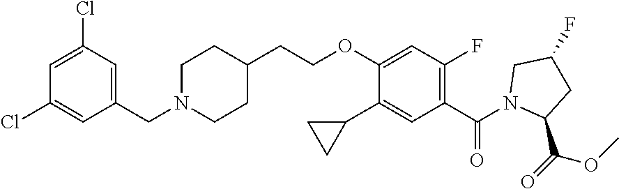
C(COC1=CC(F)=C(C(=O)N2CC(F)CC2C(OC)=O)C=C1C1CC1)C1CCN(CC2=CC(Cl)=CC(Cl)=C2)CC1
